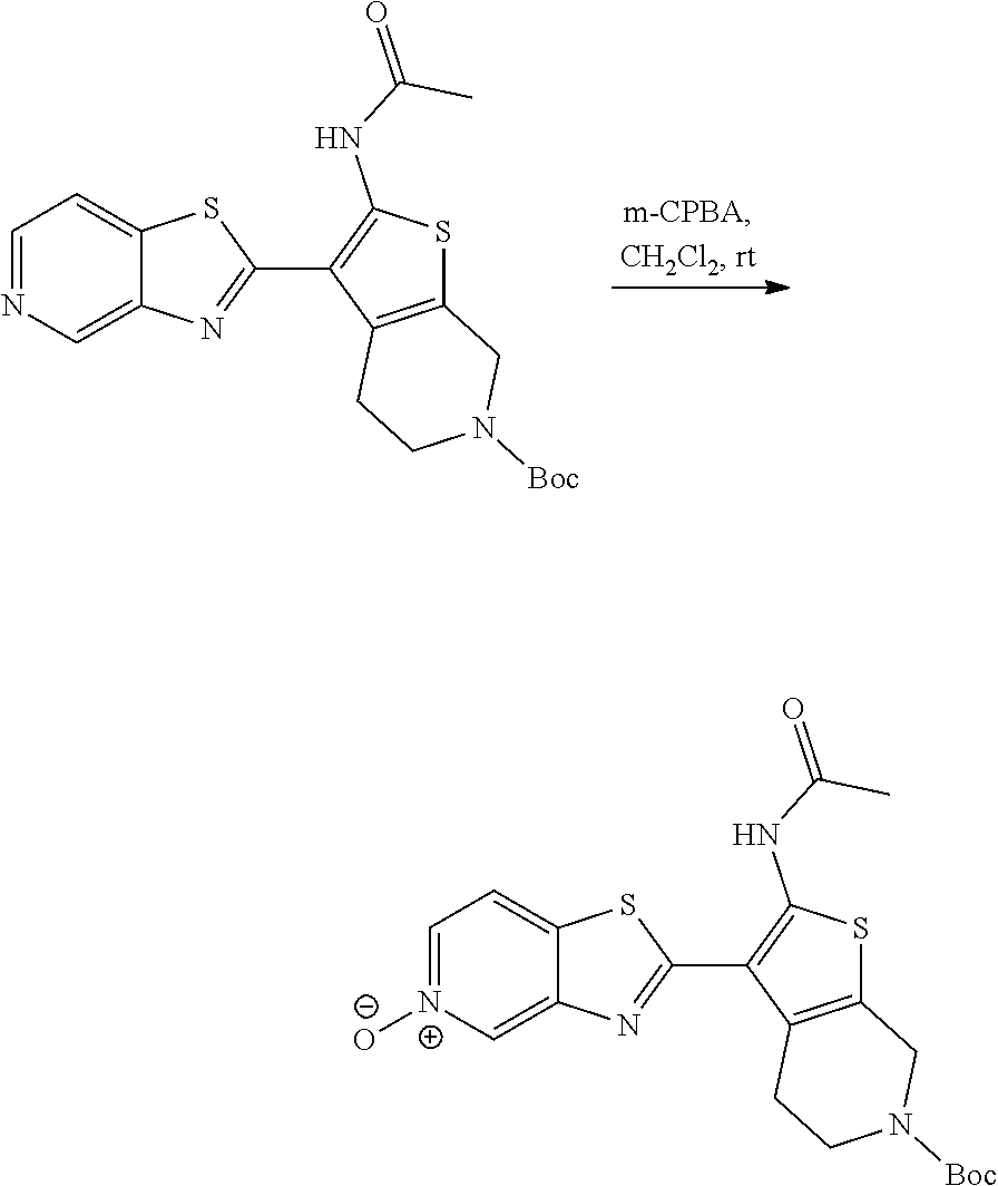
C1=NC=C2C(=C1)SC(C1=C(NC(C)=O)SC3=C1CCN([Boc])C3)=N2.C1=[N+]([O-])C=C2C(=C1)SC(C1=C(NC(C)=O)SC3=C1CCN([Boc])C3)=N2
